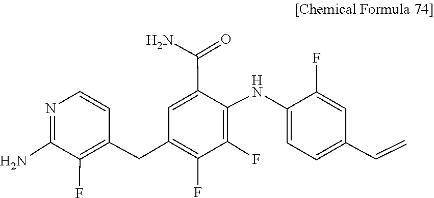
C1(F)=C(CC2=C(F)C(F)=C(NC3=CC=C(C=C)C=C3F)C(C(N)=O)=C2)C=CN=C1N
